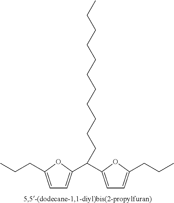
C1=C(CCC)OC(C(C2=CC=C(CCC)O2)CCCCCCCCCCC)=C1
